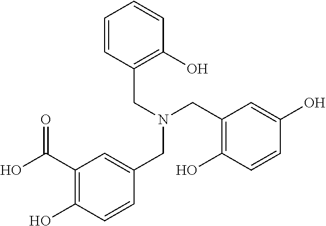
C1(C(O)=O)=C(O)C=CC(CN(CC2=C(O)C=CC(O)=C2)CC2=C(O)C=CC=C2)=C1
